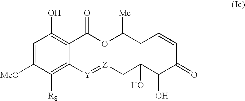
C1=C([MeO])C([R8])=C2C(=C1O)C(=O)OC([Me])CC=CC(=O)C(O)C(O)C[Z]=[Y]2
